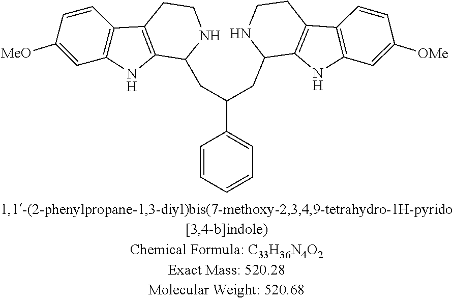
C1(C(CC2C3=C(C4=C(N3)C=C([MeO])C=C4)CCN2)CC2NCCC3=C2NC2=C3C=CC([OMe])=C2)=CC=CC=C1
